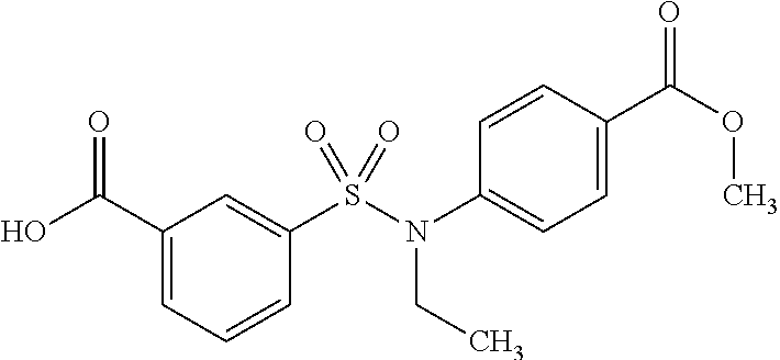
C1(C(O)=O)=CC=CC(S(N(C2=CC=C(C(OC)=O)C=C2)CC)(=O)=O)=C1
